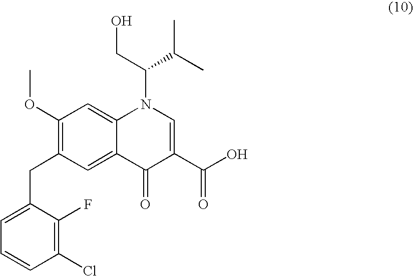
C12=CC(OC)=C(CC3=CC=CC(Cl)=C3F)C=C1C(=O)C(C(O)=O)=CN2C(CO)C(C)C
